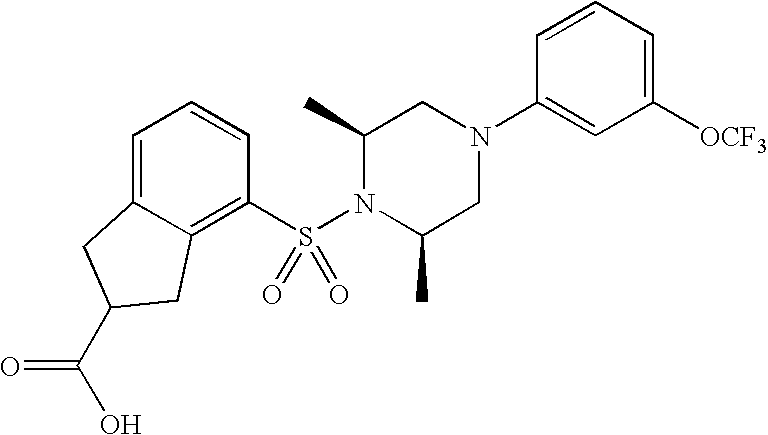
C1=C2C(=C(S(N3C(C)CN(C4=CC([OCF3])=CC=C4)CC3C)(=O)=O)C=C1)CC(C(O)=O)C2
